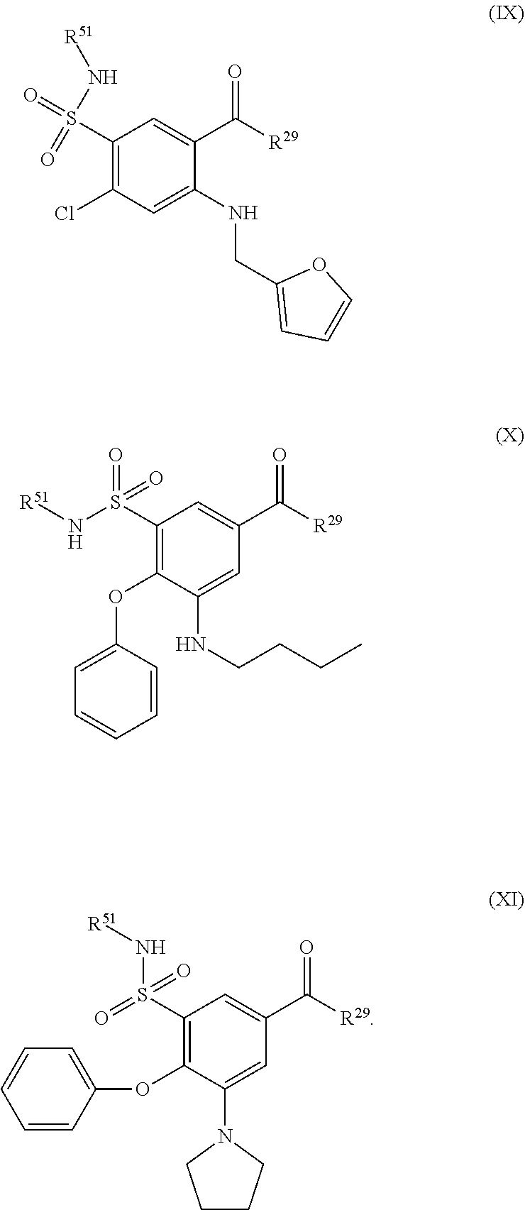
O=S(=O)(C1=C(Cl)C=C(NCC2=CC=CO2)C(C(=O)[R29])=C1)N[R51].O=S(=O)(C1=C(OC2=CC=CC=C2)C(NCCCC)=CC(C(=O)[R29])=C1)N[R51].S(C1=C(OC2=CC=CC=C2)C(N2CCCC2)=CC(C(=O)[R29])=C1)(=O)(=O)N[R51]
